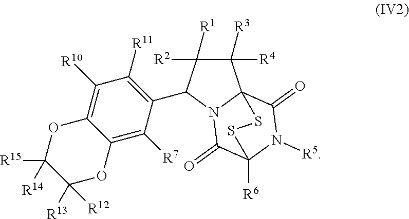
C1([R3])([R4])C([R2])([R1])C(C2=C([R11])C([R10])=C3C(=C2[R7])OC([R13])([R12])C([R15])([R14])O3)N2C(=O)C3([R6])N([R5])C(=O)C12SS3
